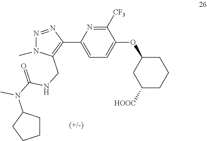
C1=C(OC2CC([HOOC])CCC2)C([CF3])=NC(C2=C(CNC(=O)N(C)C3CCCC3)N(C)N=N2)=C1
